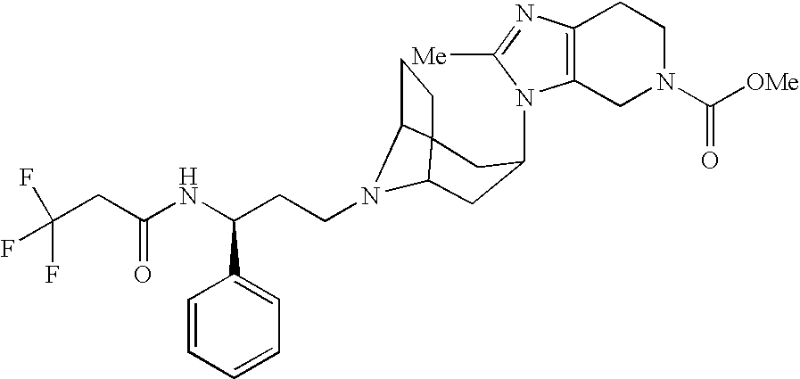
N1(C2CC3N(CCC(NC(CC(F)(F)F)=O)C4=CC=CC=C4)C4C3(CC4)C2)C2=C(N=C1[Me])CCN(C([OMe])=O)C2
